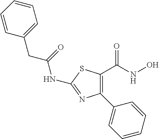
C1(C2=CC=CC=C2)=C(C(NO)=O)SC(NC(CC2=CC=CC=C2)=O)=N1
